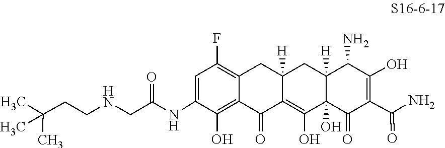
C1(NC(CNCCC(C)(C)C)=O)=CC(F)=C2CC3([H])CC4([H])C(N)C(O)=C(C(=O)N)C(=O)C4(O)C(O)=C3C(=O)C2=C1O
